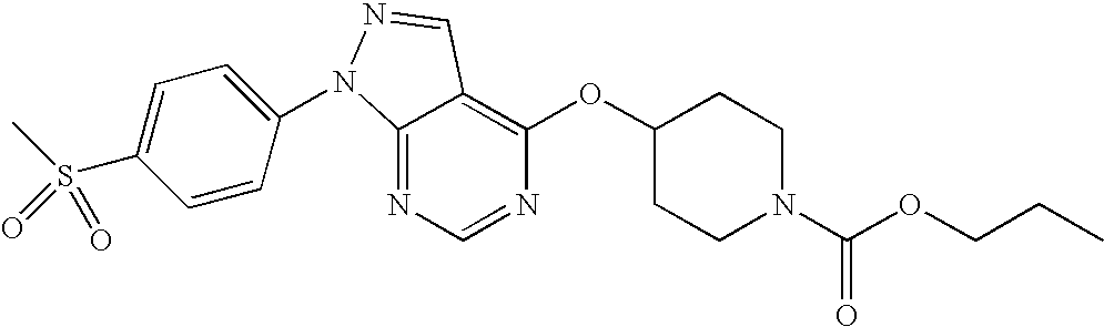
C12=NC=NC(OC3CCN(C(OCCC)=O)CC3)=C1C=NN2C1=CC=C(S(C)(=O)=O)C=C1
